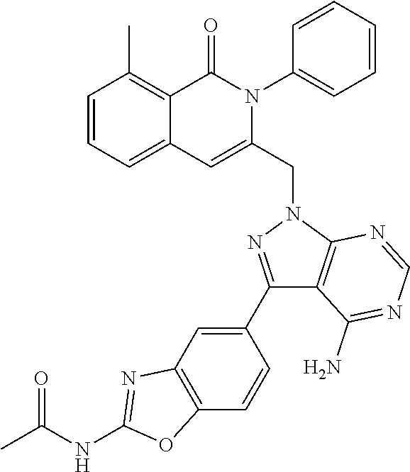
C1=CC=C2C(=C1C)C(=O)N(C1=CC=CC=C1)C(CN1N=C(C3=CC4=C(C=C3)OC(NC(=O)C)=N4)C3=C1N=CN=C3N)=C2
